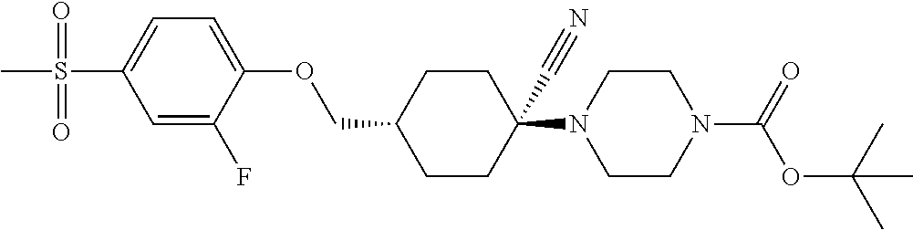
C1CC(N2CCN(C(OC(C)(C)C)=O)CC2)(C#N)CCC1COC1=CC=C(S(=O)(=O)C)C=C1F
